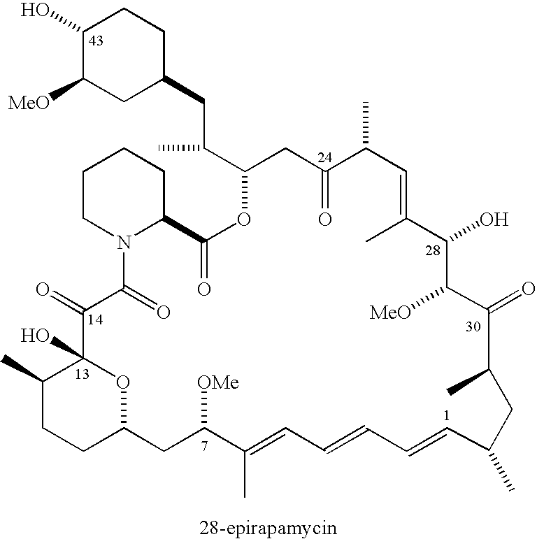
C1(O)C([MeO])CC(CC(C2CC(=O)C(C)C=C(C)C(O)C([MeO])C(=O)C(C)CC(C)C=CC=CC=C(C)C([OMe])CC3CCC(C)C(O)(C(=O)C(=O)N4C(CCCC4)C(=O)O2)O3)C)CC1
